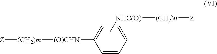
[Z][(CH2)m][(O)CHN]C1=CC=CC=C1.C[NHC(O)][(CH2)n][Z]
